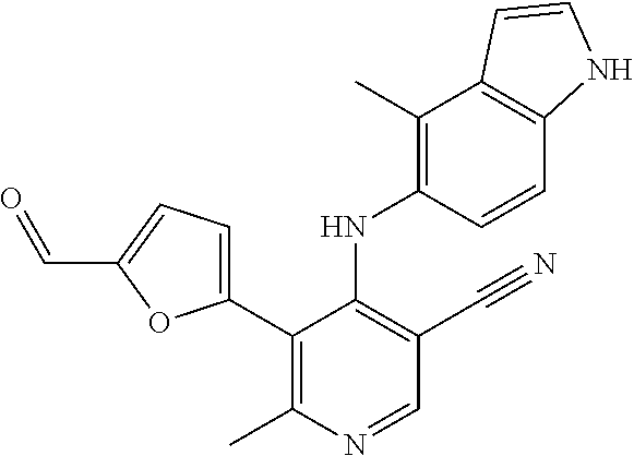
C1(C2=CC=C(C=O)O2)=C(C)N=CC(C#N)=C1NC1=C(C)C2=C(C=C1)NC=C2
